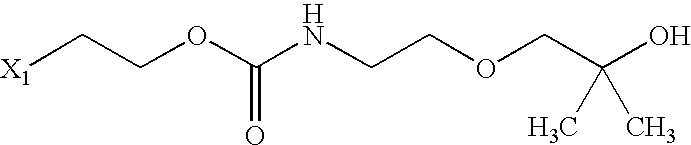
[X1]CCOC(NCCOCC(O)(C)C)=O
